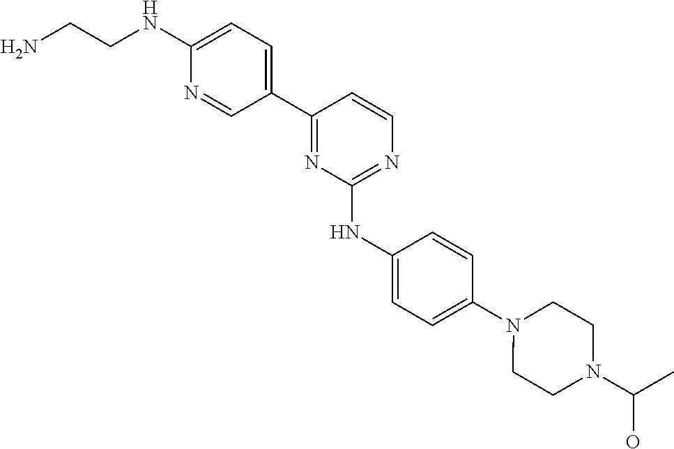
N(C1=CC=C(C2=NC(NC3=CC=C(N4CCN(C(C)O)CC4)C=C3)=NC=C2)C=N1)CCN
